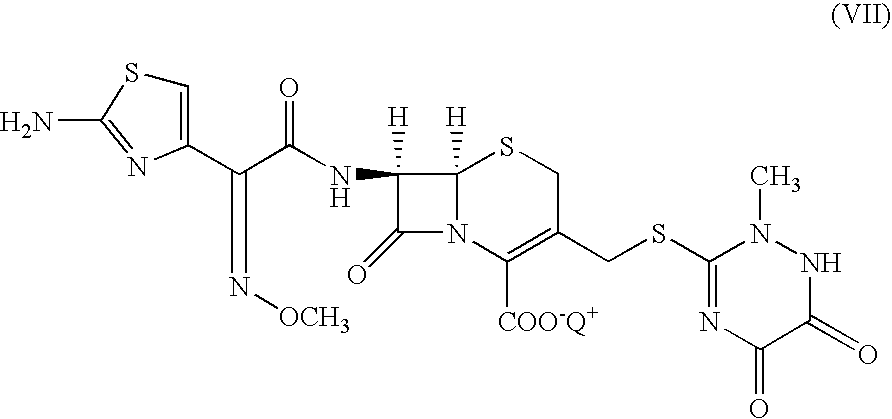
C1=C(C(C(NC2([H])C(=O)N3C2([H])SCC(CSC2=NC(=O)C(=O)NN2C)=C3[COO-Q+])=O)=N[OCH3])N=C(N)S1
